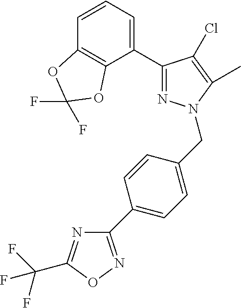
C1(C2=NN(CC3=CC=C(C4=NOC(C(F)(F)F)=N4)C=C3)C(C)=C2Cl)=CC=CC2=C1OC(F)(F)O2
